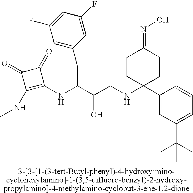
OC(C(CC1=CC(F)=CC(F)=C1)NC1=C(NC)C(=O)C1=O)CNC1(C2=CC(C(C)(C)C)=CC=C2)CCC(=NO)CC1
